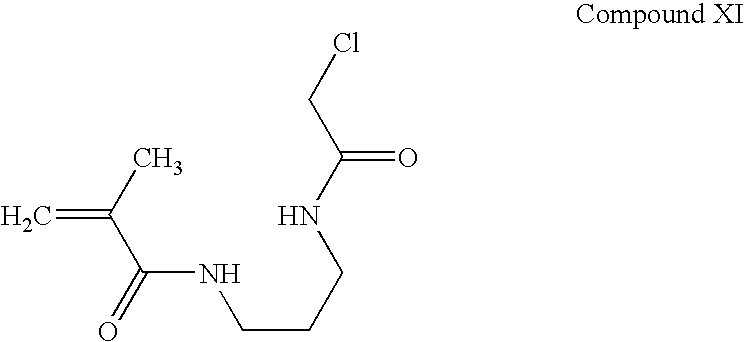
C=C(C)C(=O)NCCCNC(CCl)=O
